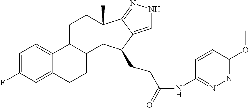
C1=C(F)C=C2C(=C1)C1C(CC2)C2C(C)(CC1)C1=NNC=C1C2CCC(NC1=NN=C(OC)C=C1)=O
